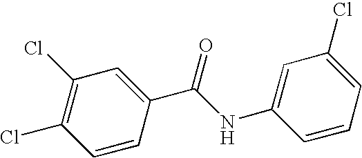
C1=CC(C(NC2=CC(Cl)=CC=C2)=O)=CC(Cl)=C1Cl
